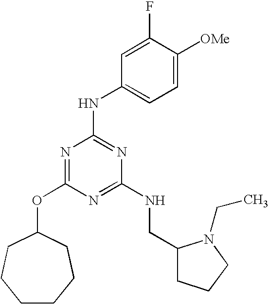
C1CCCC(OC2=NC(NC3=CC=C([OMe])C(F)=C3)=NC(NCC3CCCN3CC)=N2)CC1
